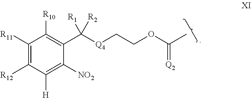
C1([R11])=C([R12])C([H])=C([NO2])C(C([Q4]CCOC(C)=[Q2])([R1])[R2])=C1[R10]
